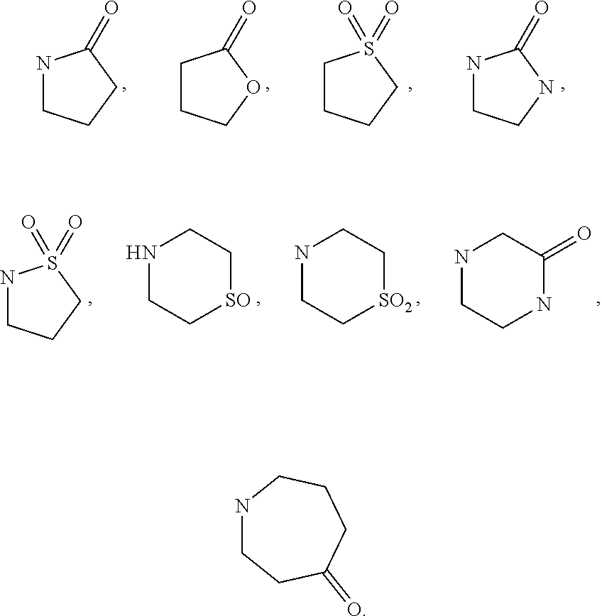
N1CCNC1=O.C1CCCS1(=O)=O.C1CCOC1=O.N1CCCC1=O.N1CCCS1(=O)=O.N1CCNC(=O)C1.N1CC[SO2]CC1.N1CC[SO]CC1.N1CCC(=O)CCC1
